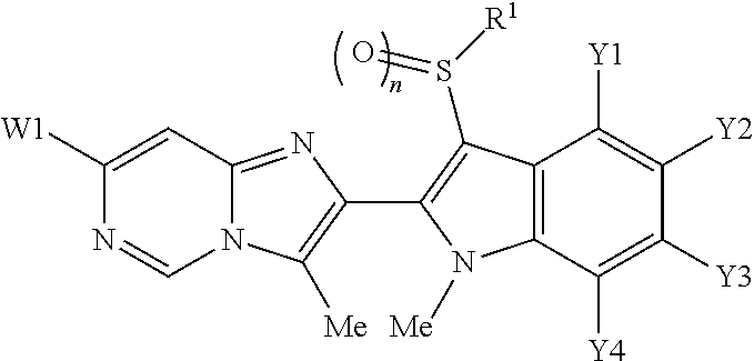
C1([W1])=CC2=NC(C3=C(S(=O)[R1])C4=C(C([Y4])=C([Y3])C([Y2])=C4[Y1])N3[Me])=C([Me])N2C=N1
